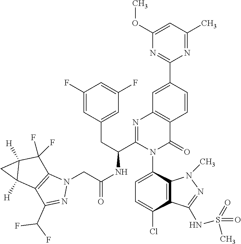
C1(OC)=CC(C)=NC(C2=CC3=C(C=C2)C(=O)N(C2=CC=C(Cl)C4=C2N(C)N=C4NS(=O)(=O)C)C(C(CC2=CC(F)=CC(F)=C2)NC(=O)CN2C4=C(C(C(F)F)=N2)C2([H])C([H])(C4(F)F)C2)=N3)=N1
